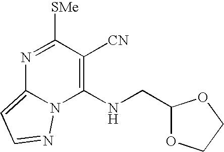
N1=C([SMe])C([CN])=C(NCC2OCCO2)N2C1=CC=N2
